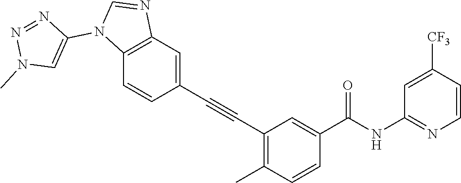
C1=CC([CF3])=CC(NC(C2=CC(C#CC3=CC4=C(C=C3)N(C3=CN(C)N=N3)C=N4)=C(C)C=C2)=O)=N1
